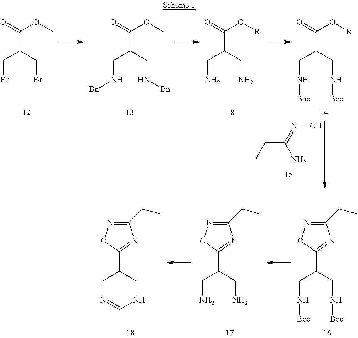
CCC(=NO)N.BrCC(C(=O)OC)CBr.N(CC(C(=O)OC)CN[Bn])[Bn].NCC(C(=O)O[R])CN.N(CC(C(=O)O[R])CN[Boc])[Boc].NCC(C1=NC(CC)=NO1)CN.N1=CNCC(C2=NC(CC)=NO2)C1.N(CC(C1=NC(CC)=NO1)CN[Boc])[Boc]
